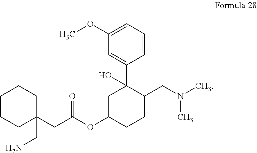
C1(C2=CC(OC)=CC=C2)(O)C(CN(C)C)CCC(OC(CC2(CN)CCCCC2)=O)C1
